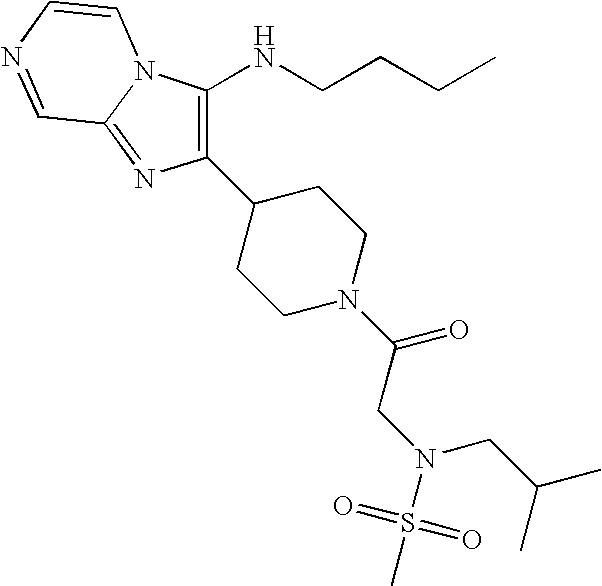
C1(C2CCN(C(CN(CC(C)C)S(C)(=O)=O)=O)CC2)=C(NCCCC)N2C(=N1)C=NC=C2
